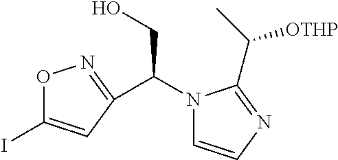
O1C(I)=CC(C(N2C=CN=C2C(C)[OTHP])CO)=N1
